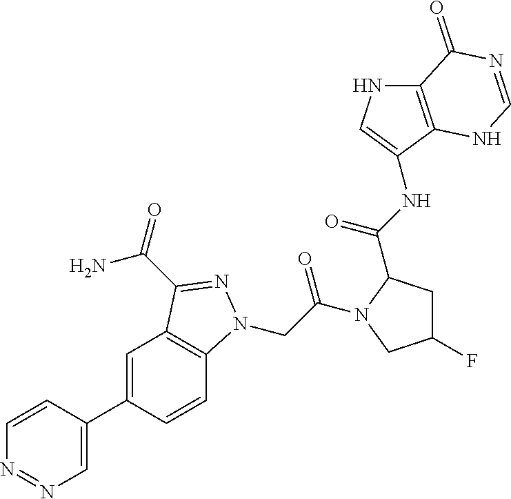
C1=C(C2=CC3=C(C=C2)N(CC(=O)N2C(C(=O)NC4=CNC5=C4NC=NC5=O)CC(F)C2)N=C3C(=O)N)C=CN=N1
